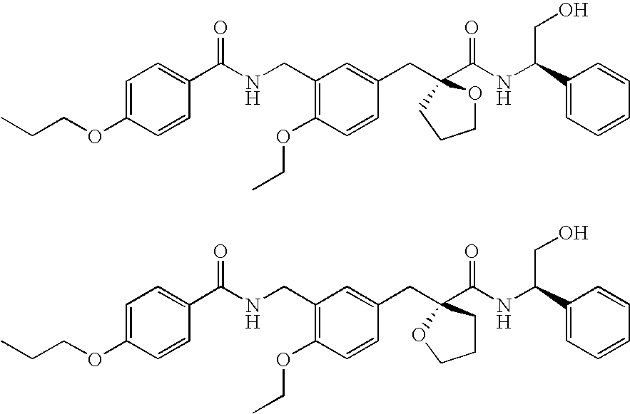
C1=C(OCCC)C=CC(C(NCC2=C(OCC)C=CC(CC3(C(NC(C4=CC=CC=C4)CO)=O)OCCC3)=C2)=O)=C1.C1=C(OCCC)C=CC(C(NCC2=C(OCC)C=CC(CC3(C(NC(C4=CC=CC=C4)CO)=O)CCCO3)=C2)=O)=C1
